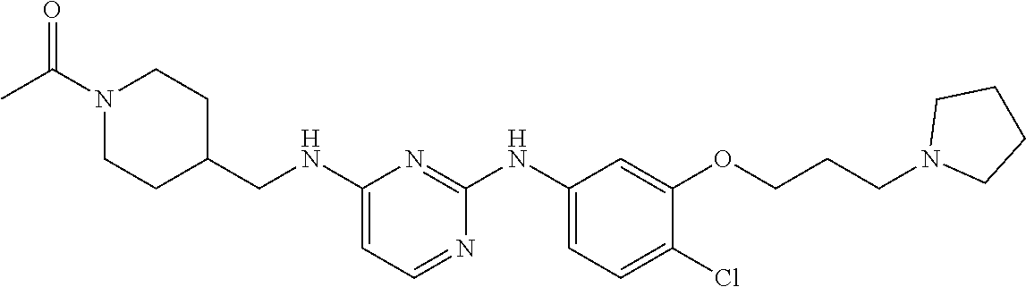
C1(NCC2CCN(C(C)=O)CC2)=CC=NC(NC2=CC=C(Cl)C(OCCCN3CCCC3)=C2)=N1
